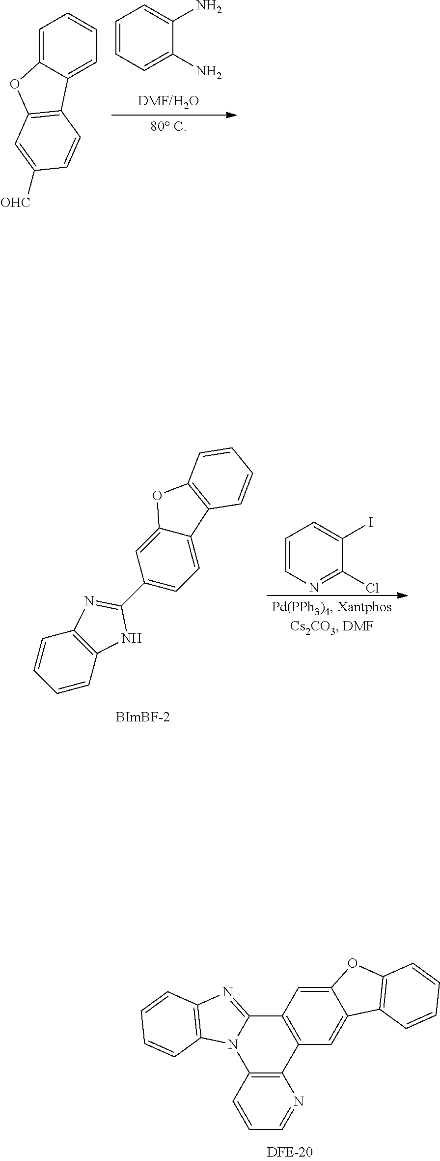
C1=CC=C(N)C(N)=C1.C1=C2C(=CC=C1)C1=C(O2)C=C([OHC])C=C1.C1=CN=C(Cl)C(I)=C1.C1=CC=CC2=C1N=C(C1=CC=C3C(=C1)OC1=C3C=CC=C1)N2.C12=C(C=C3C(=C1)OC1=C3C=CC=C1)C1=C(N3C2=NC2=C3C=CC=C2)C=CC=N1
